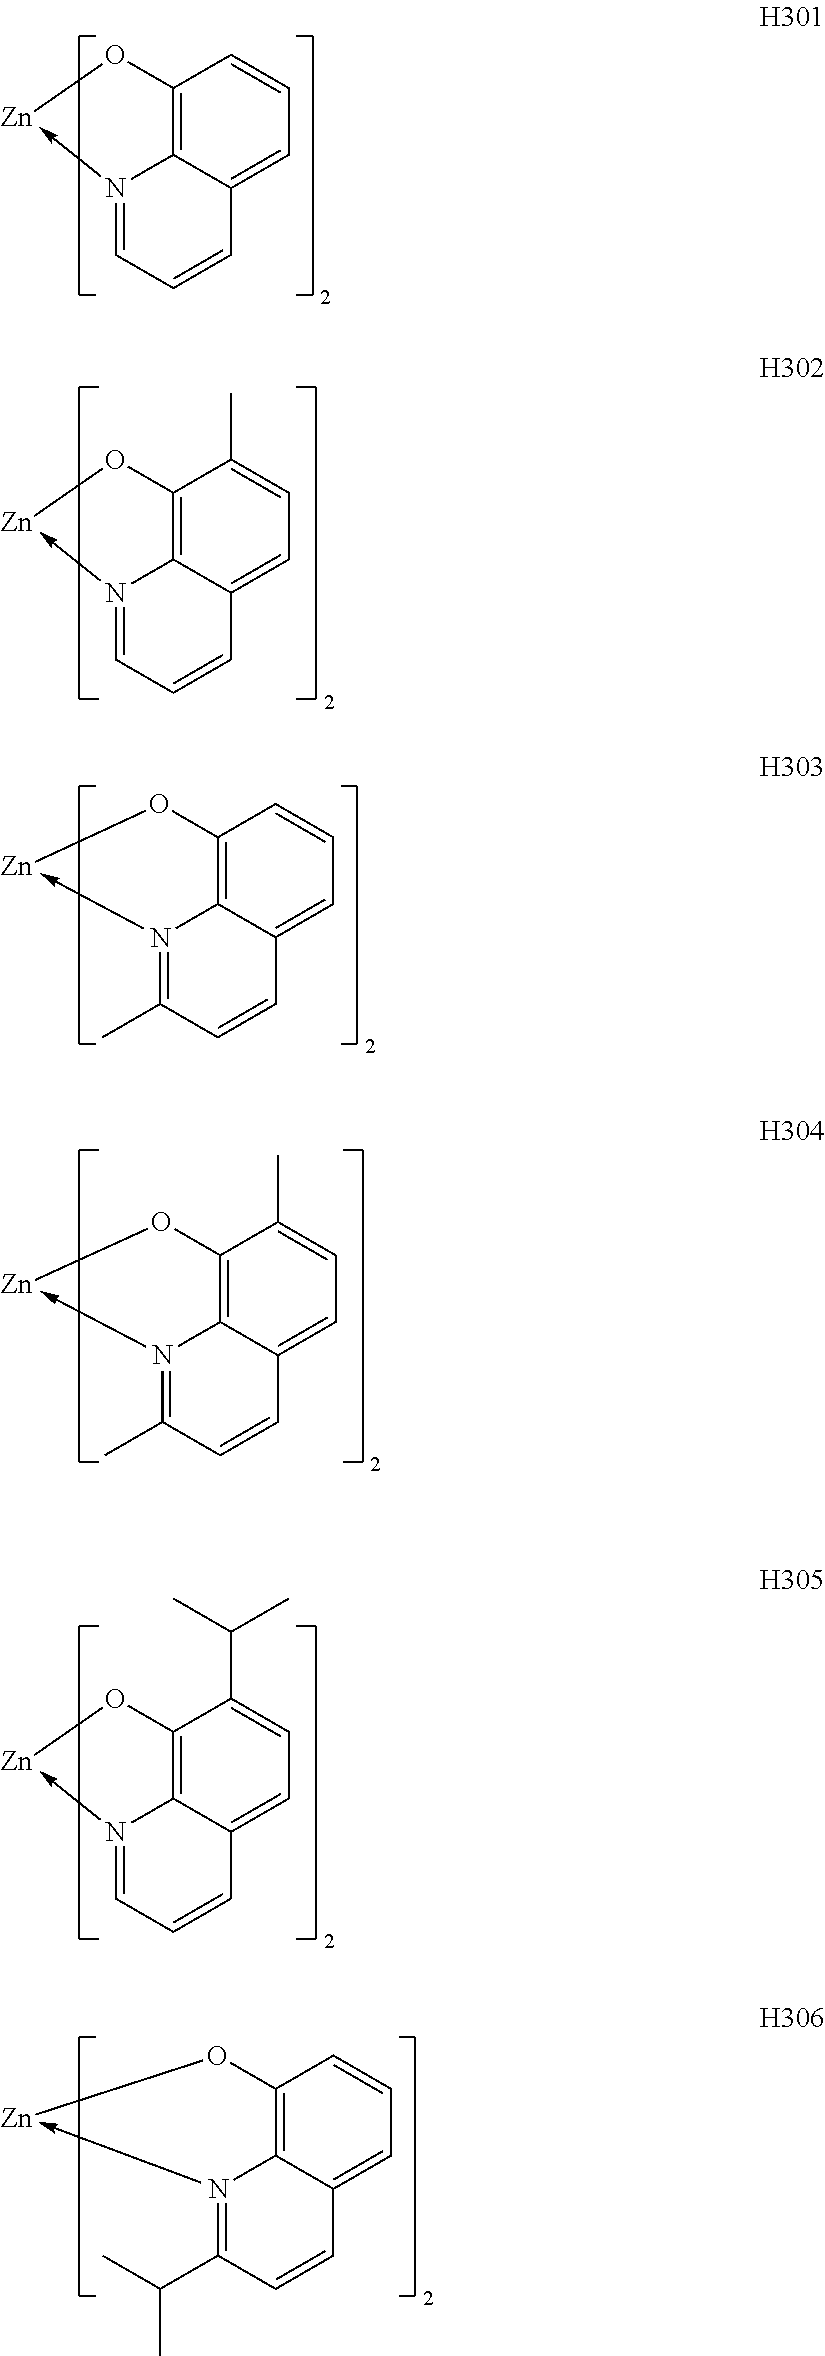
N12->[Zn]OC3=C1C(=CC=C3)C=CC=2.N12->[Zn]OC3=C1C(=CC=C3)C=CC=2C.N12->[Zn]OC3=C1C(=CC=C3)C=CC=2C(C)C.N12->[Zn]OC3=C1C(=CC=C3C)C=CC=2.N12->[Zn]OC3=C1C(=CC=C3C)C=CC=2C.N12->[Zn]OC3=C1C(=CC=C3C(C)C)C=CC=2
